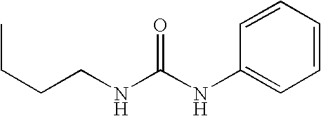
CCCCNC(NC1=CC=CC=C1)=O
